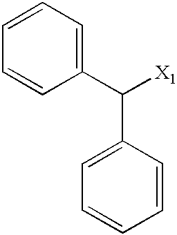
C1=CC=C(C(C2=CC=CC=C2)[X1])C=C1
